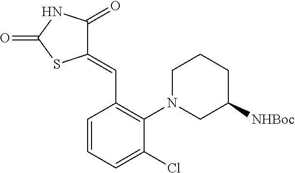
C1(=CC2=C(N3CC([NHBoc])CCC3)C(Cl)=CC=C2)C(=O)NC(=O)S1
